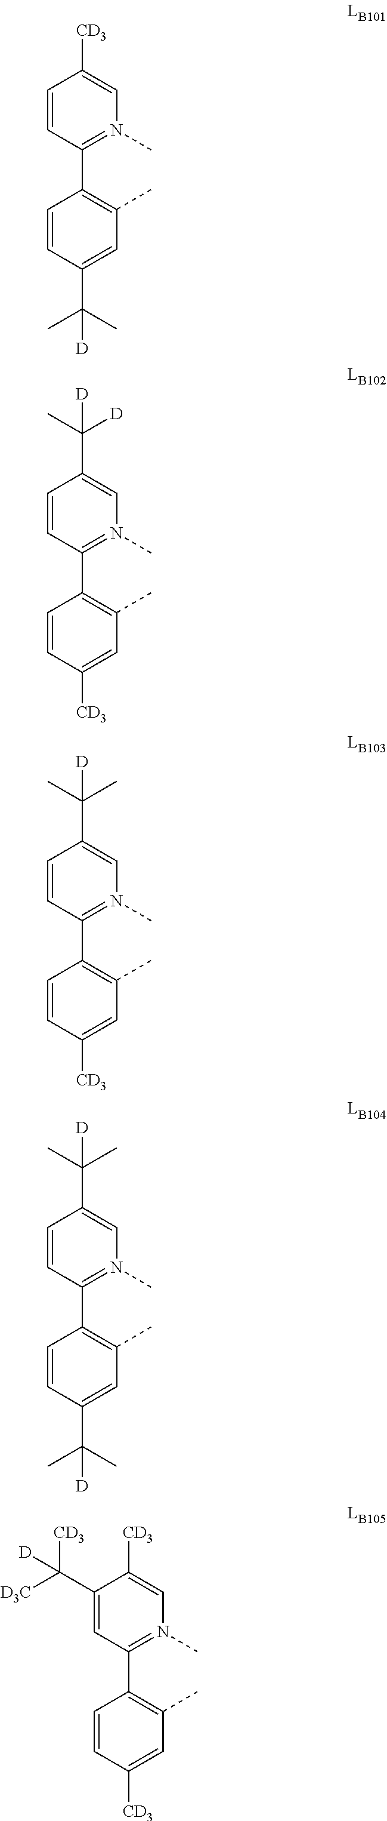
C1=CC(C2=C(C)C=C(C(C)(C)[D])C=C2)=N(C)C=C1[CD3].C1=CC(C2=C(C)C=C([CD3])C=C2)=N(C)C=C1C(C)([D])[D].C1=CC(C2=C(C)C=C(C(C)(C)[D])C=C2)=N(C)C=C1C(C)(C)[D].C1=CC(C2=C(C)C=C([CD3])C=C2)=N(C)C=C1C(C)(C)[D].C1(C([D3C])([CD3])[D])=CC(C2=C(C)C=C([CD3])C=C2)=N(C)C=C1[CD3]
